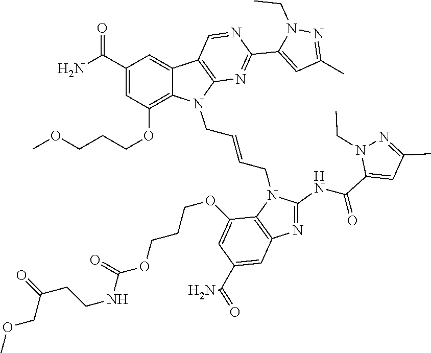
NC(C1=CC(OCCCOC)=C2C(=C1)C1=C(N2CC=CCN2C3=C(N=C2NC(=O)C2=CC(C)=NN2CC)C=C(C(N)=O)C=C3OCCCOC(NCCC(COC)=O)=O)N=C(C2=CC(C)=NN2CC)N=C1)=O
